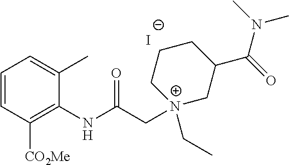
C1=CC([CO2Me])=C(NC(C[N+]2(CC)CC(C(=O)N(C)C)CCC2)=O)C(C)=C1.[I-]
